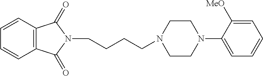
C1=CC2=C(C=C1)C(=O)N(CCCCN1CCN(C3=CC=CC=C3[MeO])CC1)C2=O
